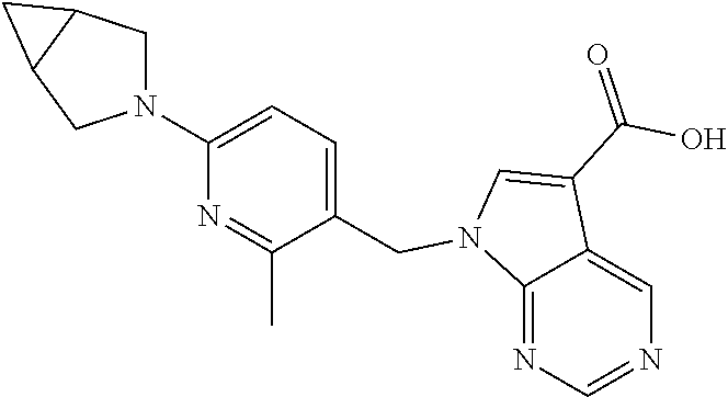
C12=NC=NC=C1C(C(=O)O)=CN2CC1=CC=C(N2CC3C(C2)C3)N=C1C
